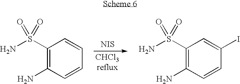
[NIS].C1(S(N)(=O)=O)=C(N)C=CC=C1.C1(S(N)(=O)=O)=C(N)C=CC(I)=C1
